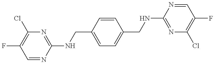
C1=NC(NCC2=CC=C(CNC3=NC(Cl)=C(F)C=N3)C=C2)=NC(Cl)=C1F
